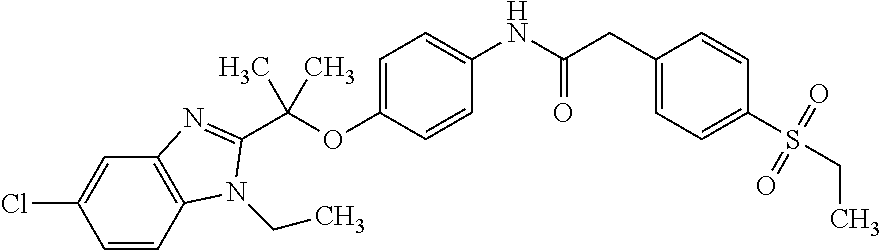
C1=C(OC(C)(C)C2=NC3=C(C=CC(Cl)=C3)N2CC)C=CC(NC(CC2=CC=C(S(=O)(=O)CC)C=C2)=O)=C1
